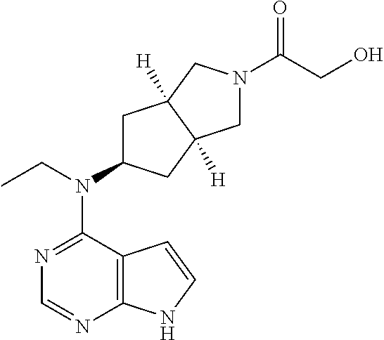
C12=C(N=CN=C1N(C1CC3([H])C([H])(C1)CN(C(=O)CO)C3)CC)NC=C2
